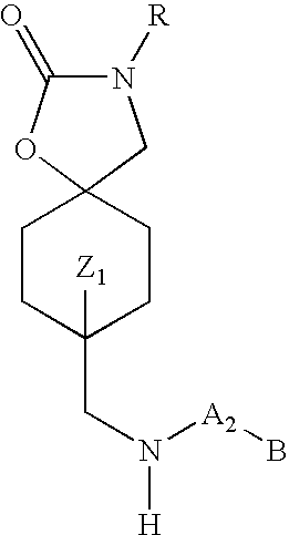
N1([R])C(=O)OC2(C1)CCC([Z1])(CN([A2]B)[H])CC2
